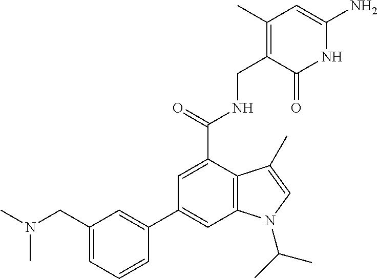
C1=C(C(NCC2=C(C)C=C(N)NC2=O)=O)C2=C(C=C1C1=CC(CN(C)C)=CC=C1)N(C(C)C)C=C2C
